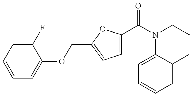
C1=CC=C(F)C(OCC2=CC=C(C(N(CC)C3=CC=CC=C3C)=O)O2)=C1
